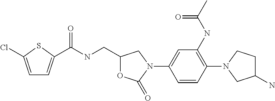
C1=C(Cl)SC(C(NCC2OC(=O)N(C3=CC(NC(C)=O)=C(N4CCC(N)C4)C=C3)C2)=O)=C1
